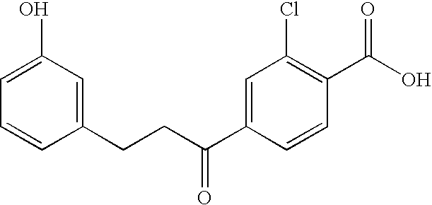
C1(O)=CC=CC(CCC(C2=CC(Cl)=C(C(O)=O)C=C2)=O)=C1
